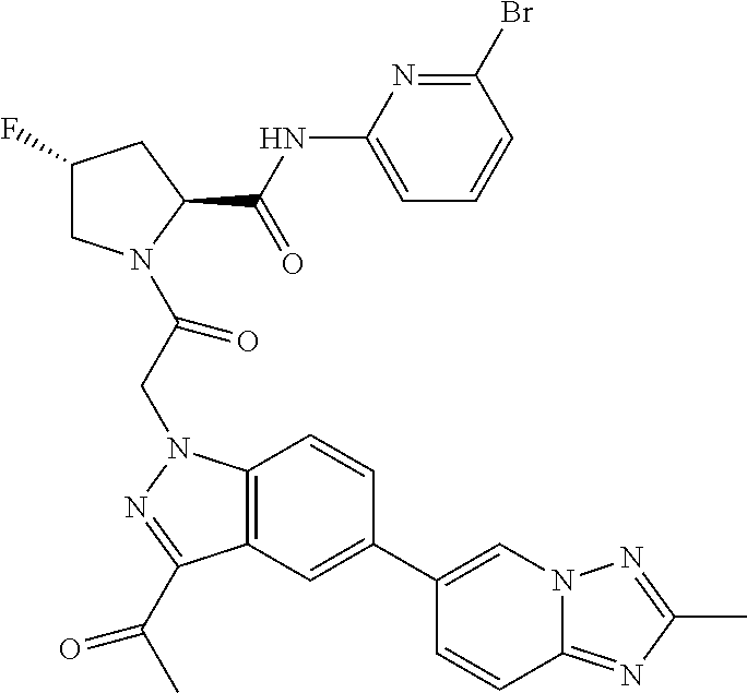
C1(F)CN(C(CN2C3=C(C(C(C)=O)=N2)C=C(C2=CN4C(=NC(C)=N4)C=C2)C=C3)=O)C(C(NC2=CC=CC(Br)=N2)=O)C1
